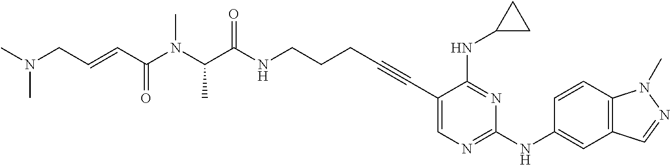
C1(C#CCCCNC(C(N(C(C=CCN(C)C)=O)C)C)=O)=CN=C(NC2=CC3=C(C=C2)N(C)N=C3)N=C1NC1CC1
